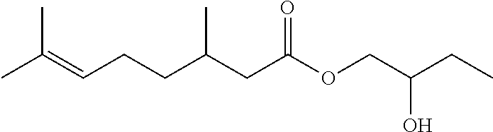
CC(=CCCC(CC(OCC(CC)O)=O)C)C
